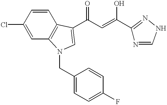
C1(Cl)=CC2=C(C=C1)C(C(C=C(O)C1=NNC=N1)=O)=CN2CC1=CC=C(F)C=C1
